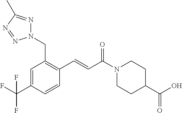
C1=C(C(F)(F)F)C=CC(C=CC(N2CCC(C(O)=O)CC2)=O)=C1CN1N=C(C)N=N1
